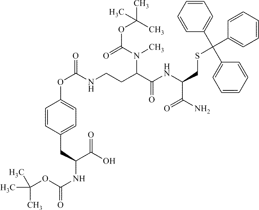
N(C(C(CCNC(OC1=CC=C(CC(NC(OC(C)(C)C)=O)C(O)=O)C=C1)=O)N(C(=O)OC(C)(C)C)C)=O)C(CSC(C1=CC=CC=C1)(C1=CC=CC=C1)C1=CC=CC=C1)C(N)=O
